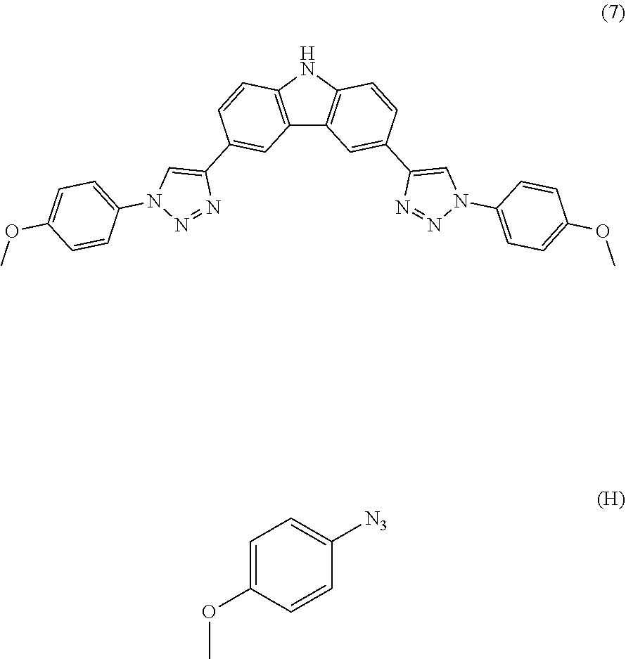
C12=C(NC3=C1C=C(C1=CN(C4=CC=C(OC)C=C4)N=N1)C=C3)C=CC(C1=CN(C3=CC=C(OC)C=C3)N=N1)=C2.C1=CC(OC)=CC=C1[N3]
